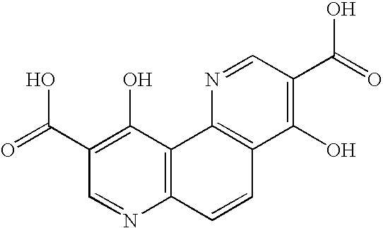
C1(C(=O)O)=C(O)C2=C(N=C1)C=CC1=C2N=CC(C(=O)O)=C1O
